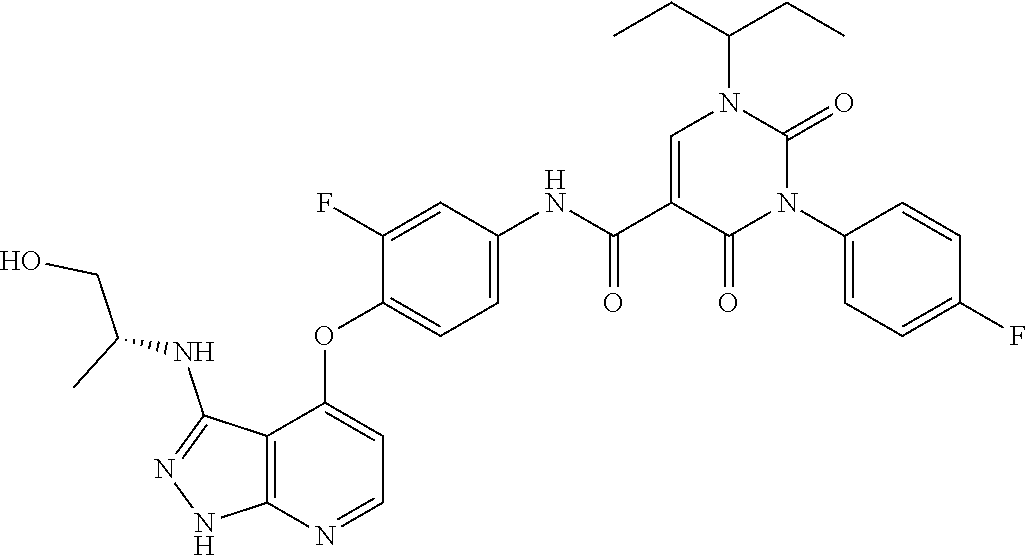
CCC(CC)N1C=C(C(NC2=CC=C(OC3=CC=NC4=C3C(NC(CO)C)=NN4)C(F)=C2)=O)C(=O)N(C2=CC=C(F)C=C2)C1=O
